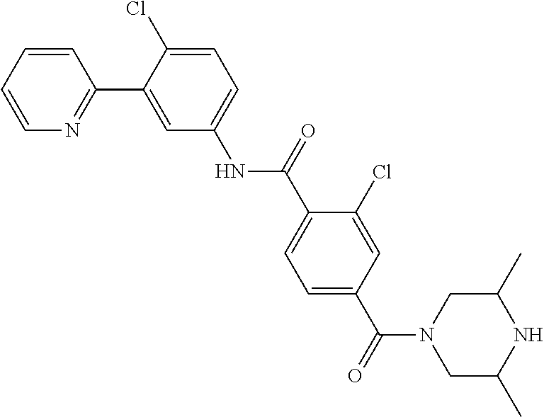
C1=CC=CN=C1C1=CC(NC(C2=CC=C(C(=O)N3CC(C)NC(C)C3)C=C2Cl)=O)=CC=C1Cl
